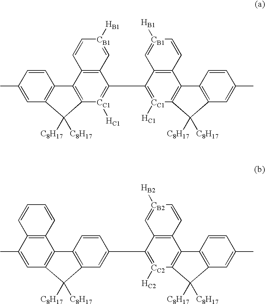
C12=C([CC1]([HC1])=C(CC3=[CC1]([HC1])C4=C(C5=C3C=[CB1]([HB1])C=C5)C3=C(C=C(C)C=C3)C4([C8H17])[C8H17])C3=C1C=C[CB1]([HB1])=C3)C([C8H17])([C8H17])C1=C2C=CC(C)=C1.C12=C(C=C(CC3=[CC2]([HC2])C4=C(C5=C3C=[CB2]([HB2])C=C5)C3=C(C=C(C)C=C3)C4([C8H17])[C8H17])C=C1)C([C8H17])([C8H17])C1=C2C2=C(C(C)=C1)C=CC=C2
